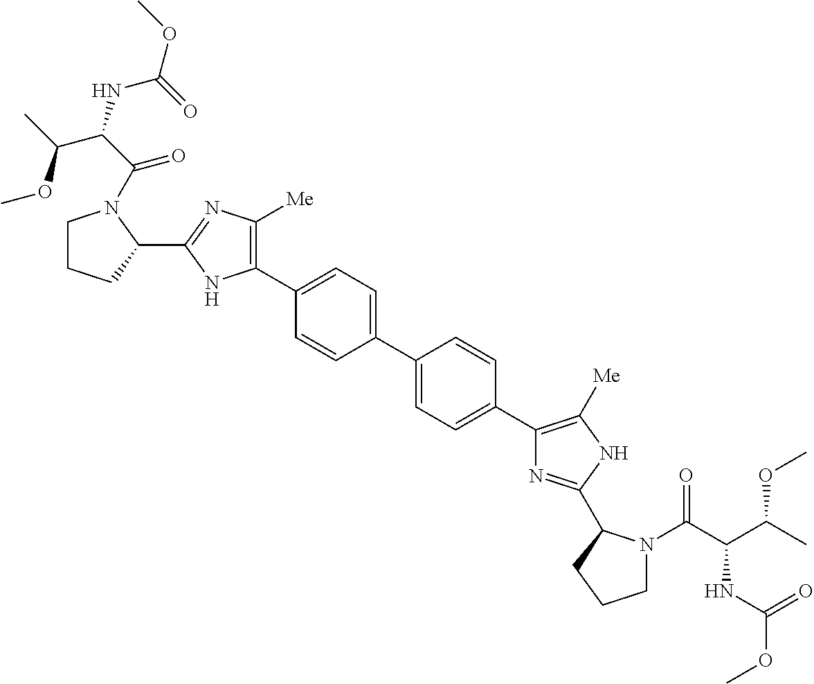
C1(C2=CC=C(C3=CC=C(C4=C([Me])NC(C5N(C(C(C(C)OC)NC(OC)=O)=O)CCC5)=N4)C=C3)C=C2)=C([Me])N=C(C2N(C(=O)C(NC(OC)=O)C(C)OC)CCC2)N1
